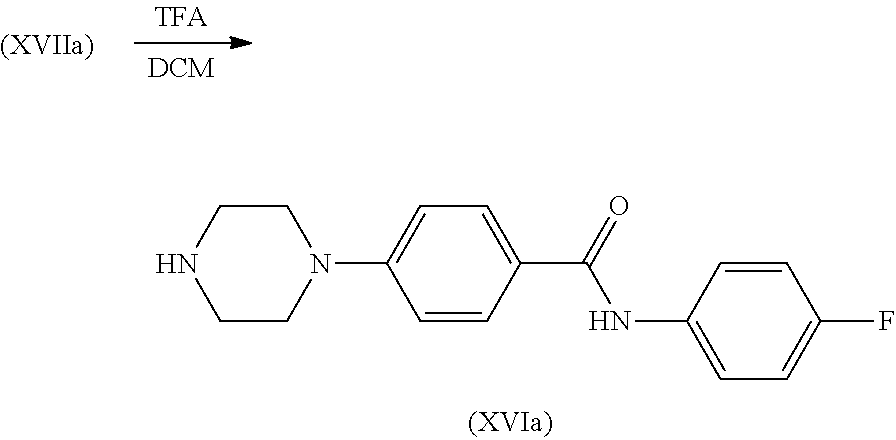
N1CCN(C2=CC=C(C(=O)NC3=CC=C(F)C=C3)C=C2)CC1
